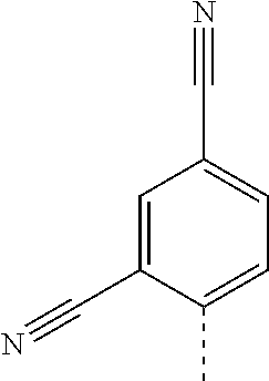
C1=C(C#N)C(C)=CC=C1C#N
